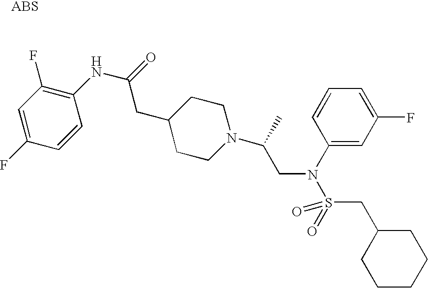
C(C1CCN(C(CN(S(=O)(=O)CC2CCCCC2)C2=CC(F)=CC=C2)C)CC1)C(NC1=C(F)C=C(F)C=C1)=O
